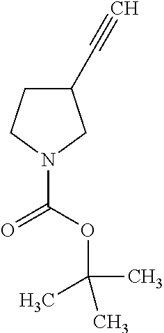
C1C(C#C)CN(C(OC(C)(C)C)=O)C1
